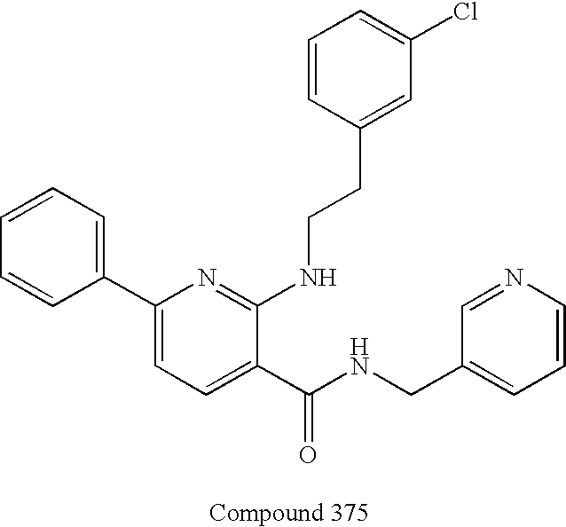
C1(C2=CC=CC=C2)=CC=C(C(NCC2=CC=CN=C2)=O)C(NCCC2=CC(Cl)=CC=C2)=N1
